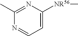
C1(C)=NC([NR56]C)=CC=N1
